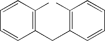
C1=CC(C)=C(CC2=C(C)C=CC=C2)C=C1
